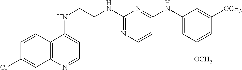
C12=C(N=CC=C1NCCNC1=NC=CC(NC3=CC([OCH3])=CC([OCH3])=C3)=N1)C=C(Cl)C=C2
